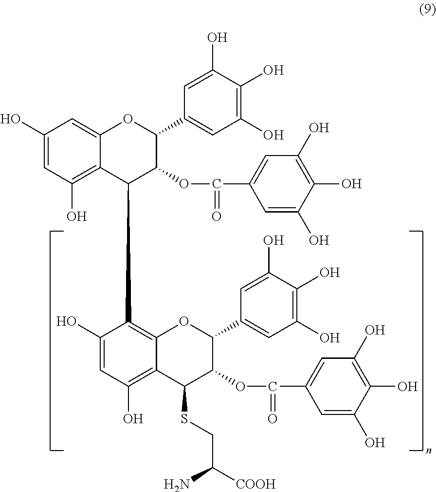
C1(O)=CC(O)=C2C(=C1)OC(C1=CC(O)=C(O)C(O)=C1)C(OC(C1=CC(O)=C(O)C(O)=C1)=O)C2C1=C2C(=C(O)C=C1O)C(SCC([COOH])N)C(OC(C1=CC(O)=C(O)C(O)=C1)=O)C(C1=CC(O)=C(O)C(O)=C1)O2
